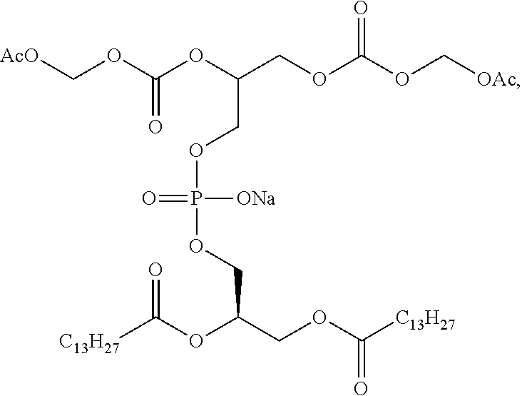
C(COP(=O)([ONa])OCC(COC([C13H27])=O)OC([C13H27])=O)(COC(OC[OAc])=O)OC(OC[AcO])=O
